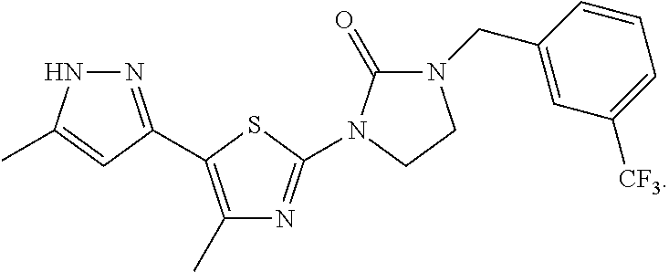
N1N=C(C2=C(C)N=C(N3C(=O)N(CC4=CC([CF3])=CC=C4)CC3)S2)C=C1C
